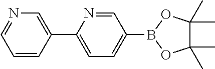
C1=CC(C2=CC=C(B3OC(C)(C)C(C)(C)O3)C=N2)=CN=C1
